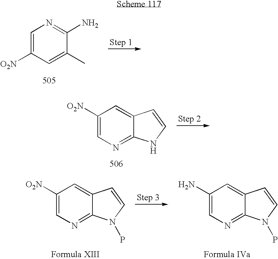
C1=C([O2N])C=C(C)C(N)=N1.C1([O2N])=CN=C2C(=C1)C=CN2.C1([O2N])=CN=C2C(=C1)C=CN2P.C1(N)=CN=C2C(=C1)C=CN2P
